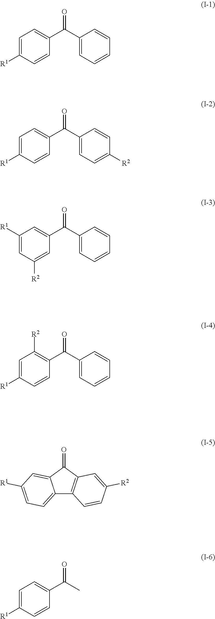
C1=C([R1])C=CC(C(C2=CC=CC=C2)=O)=C1.C1=C([R1])C=CC(C(C2=CC=C([R2])C=C2)=O)=C1.C1([R1])=CC([R2])=CC(C(C2=CC=CC=C2)=O)=C1.C1=C([R1])C=CC(C(C2=CC=CC=C2)=O)=C1[R2].C12=CC=C([R1])C=C1C(=O)C1=C2C=CC([R2])=C1.C1=C([R1])C=CC(C(C)=O)=C1
